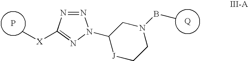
P.C[X]C1=NN(C2[J]CCN(BC)C2)N=N1.[Q]
